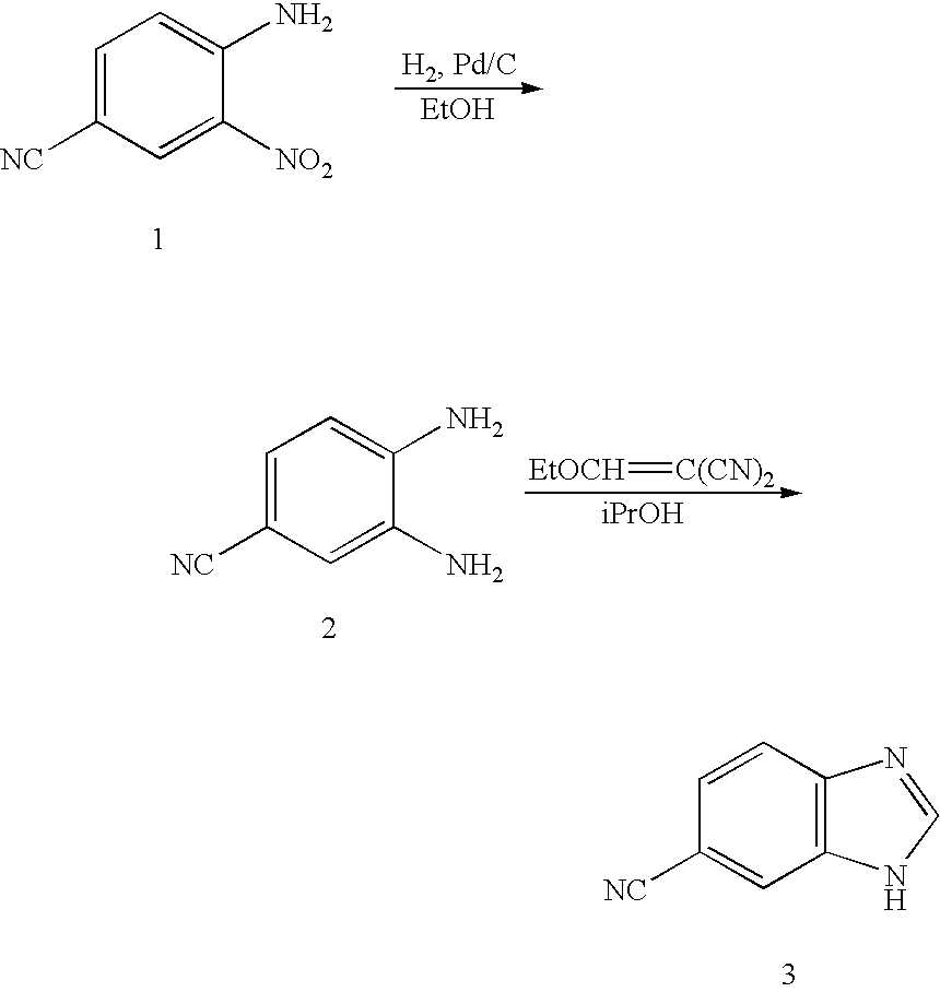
C1=C([NC])C=C([NO2])C(N)=C1.[EtOH].C1=C([NC])C=C(N)C(N)=C1.[iPrOH].[EtOCH]=[C(CN)2].C12=C(C=CC([NC])=C1)N=CN2
